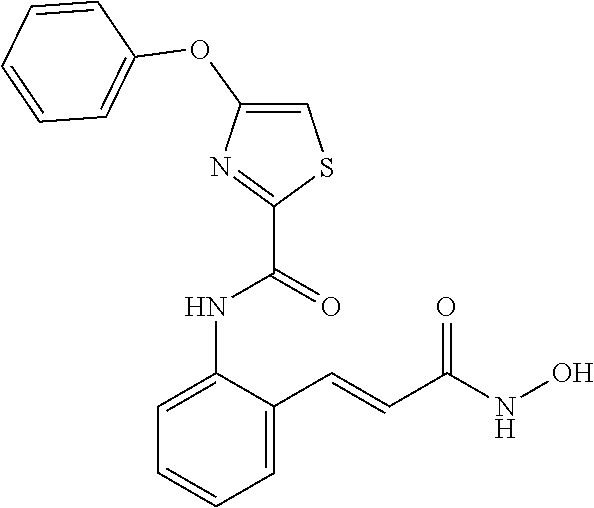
C1=C(NC(=O)C2=NC(OC3=CC=CC=C3)=CS2)C(C=CC(NO)=O)=CC=C1
